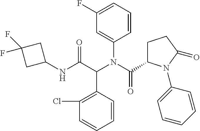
C1=CC(C(C(NC2CC(F)(F)C2)=O)N(C2=CC(F)=CC=C2)C(=O)C2CCC(=O)N2C2=CC=CC=C2)=C(Cl)C=C1
